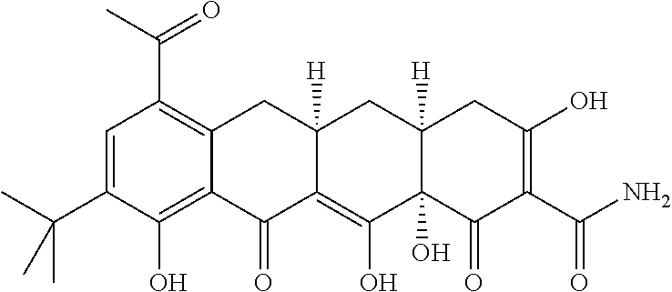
C1=C(C(C)(C)C)C(O)=C2C(=C1C(C)=O)CC1([H])C(=C(O)C3(O)C([H])(C1)CC(O)=C(C(N)=O)C3=O)C2=O
